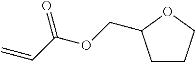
C1CCOC1COC(C=C)=O
